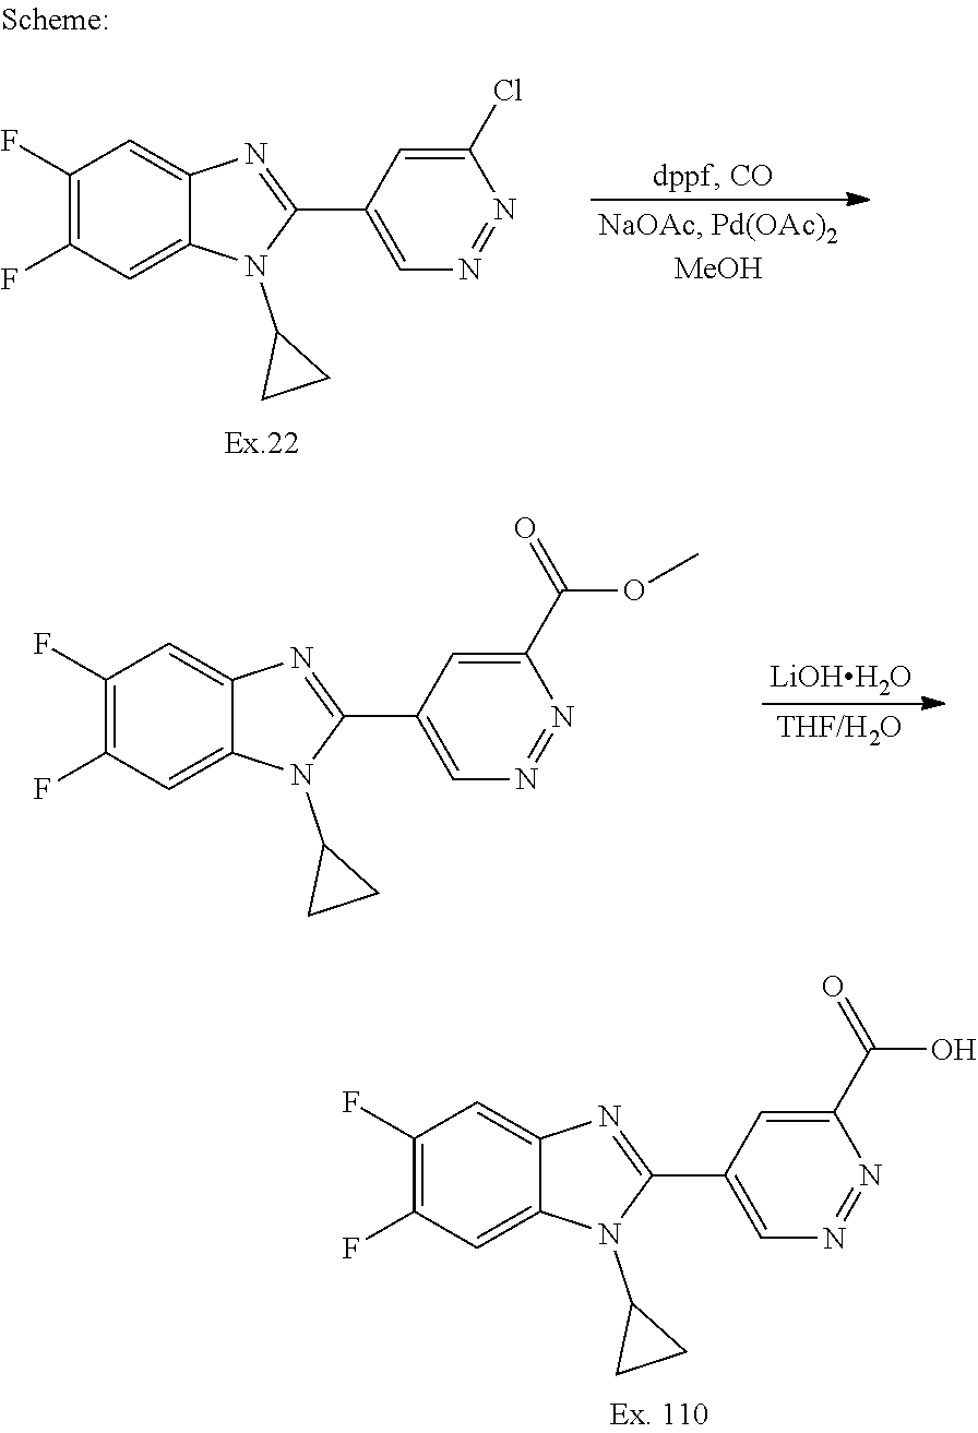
C1(F)=C(F)C=C2C(=C1)N=C(C1=CN=NC(Cl)=C1)N2C1CC1.C1(F)=C(F)C=C2C(=C1)N=C(C1=CN=NC(C(OC)=O)=C1)N2C1CC1.[LiOHH2O].C1(F)=C(F)C=C2C(=C1)N=C(C1=CN=NC(C(O)=O)=C1)N2C1CC1
